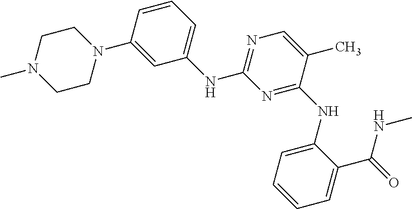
C1=C(C(=O)NC)C(NC2=NC(NC3=CC=CC(N4CCN(C)CC4)=C3)=NC=C2C)=CC=C1
